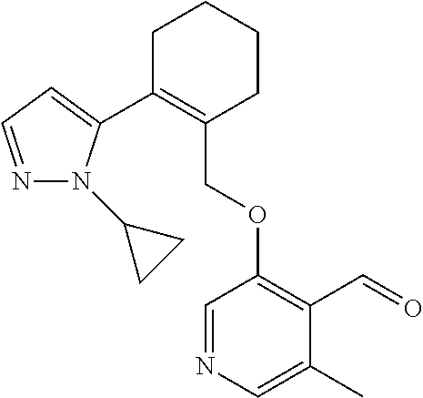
C1C(C2=CC=NN2C2CC2)=C(COC2=C(C=O)C(C)=CN=C2)CCC1
